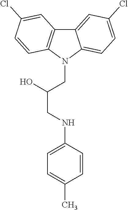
C12=CC(Cl)=CC=C1N(CC(CNC1=CC=C(C)C=C1)O)C1=C2C=C(Cl)C=C1
